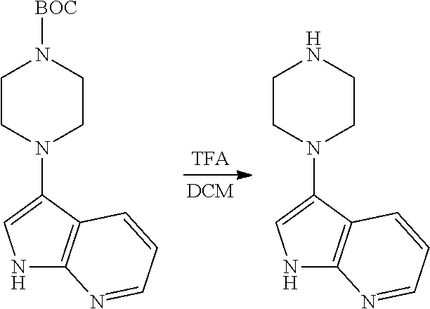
C1CN(C2=CNC3=C2C=CC=N3)CCN1[BOC].C1CN(C2=CNC3=C2C=CC=N3)CCN1
